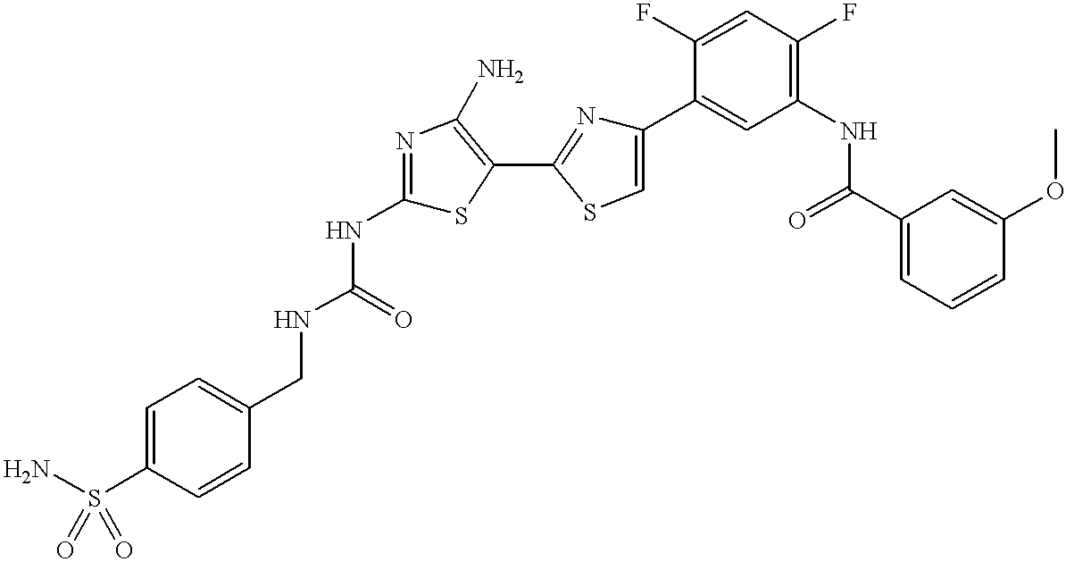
N(C1=NC(N)=C(C2=NC(C3=CC(NC(C4=CC=CC(OC)=C4)=O)=C(F)C=C3F)=CS2)S1)C(NCC1=CC=C(S(N)(=O)=O)C=C1)=O
